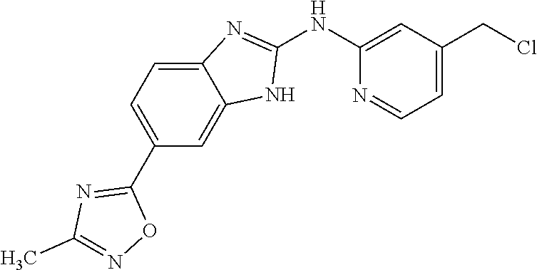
C12=CC=C(C3=NC(C)=NO3)C=C1NC(NC1=CC(CCl)=CC=N1)=N2
